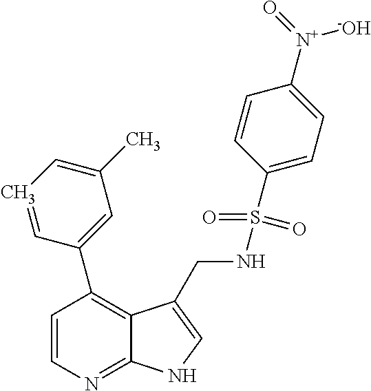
C12=NC=CC(C3=CC(C)=CC=C3)=C1C(CNS(C1=CC=C([N+](=O)[O-])C=C1)(=O)=O)=CN2
